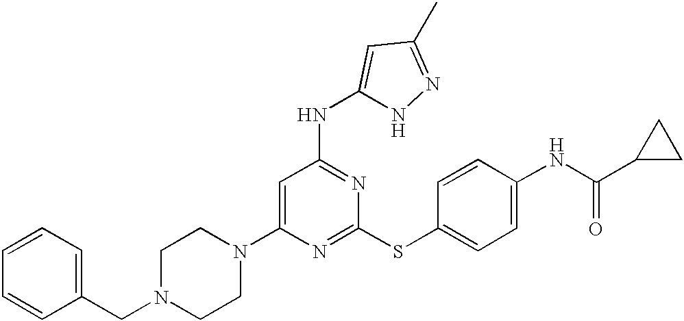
C1(N2CCN(CC3=CC=CC=C3)CC2)=CC(NC2=CC(C)=NN2)=NC(SC2=CC=C(NC(=O)C3CC3)C=C2)=N1
